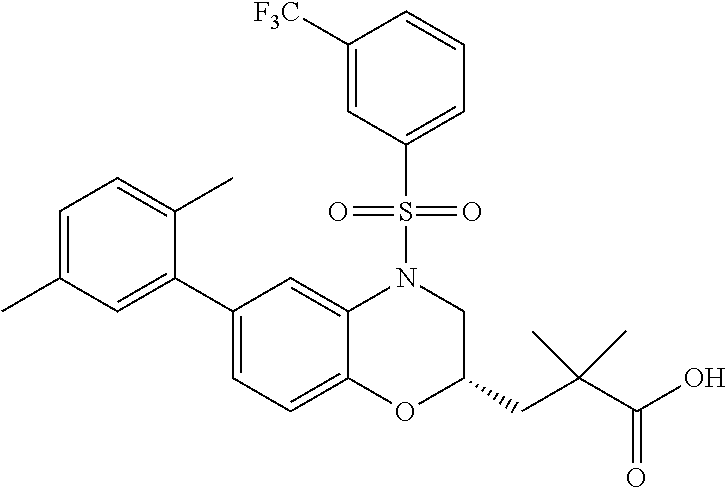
C1(C2=CC(C)=CC=C2C)=CC=C2C(=C1)N(S(C1=CC=CC([F3C])=C1)(=O)=O)CC(CC(C(O)=O)(C)C)O2
